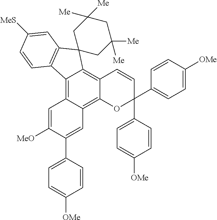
C12=C3C(=C4C(=C1C1(C5=C2C=CC([MeS])=C5)CC([Me])([Me])CC([Me])([Me])C1)C=CC(C1=CC=C([OMe])C=C1)(C1=CC=C([OMe])C=C1)O4)C=C(C1=CC=C([OMe])C=C1)C([MeO])=C3
